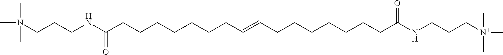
N(C(CCCCCCCC=CCCCCCCCC(NCCC[N+](C)(C)C)=O)=O)CCC[N+](C)(C)C
